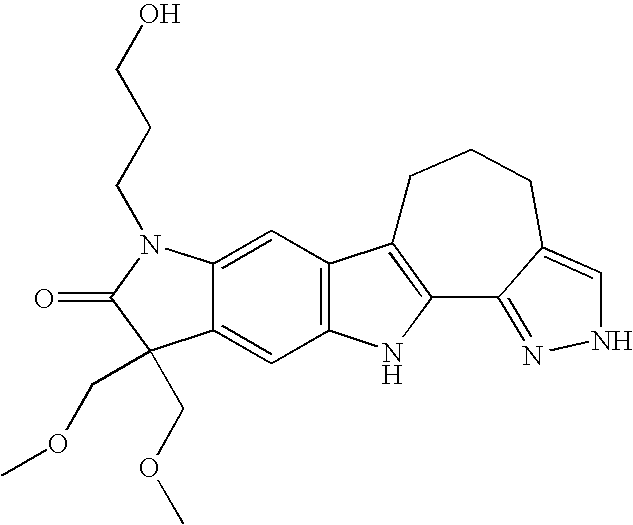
C12=CC3=C(C=C1C(COC)(COC)C(=O)N2CCCO)NC1=C3CCCC2=CNN=C12
